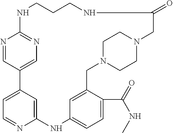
N1C2=NC=C(C=N2)C2=CC=NC(=C2)NC2=CC=C(C(=O)NC)C(=C2)CN2CCN(CC2)CC(=O)NCCC1
